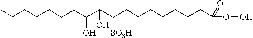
C(C(CCCCCCCC(OO)=O)[SO3H])(C(CCCCCCC)O)O
